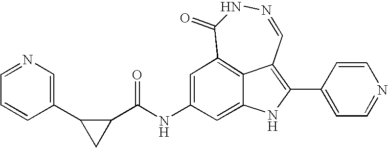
C(NC1=CC2=C3C(=C1)NC(C1=CC=NC=C1)=C3C=NNC2=O)(=O)C1C(C2=CN=CC=C2)C1
